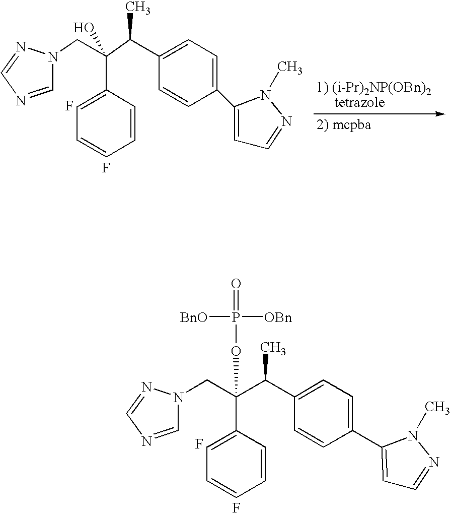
C1=NC=NN1CC(C(C1=CC=C(C2=CC=NN2C)C=C1)C)(C1=CC=CC=C1)OP(=O)([BnO])[OBn].F.F.C1=NC=NN1CC(C(C1=CC=C(C2=CC=NN2C)C=C1)C)(O)C1=CC=CC=C1.F.F
